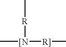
C[[N]([R]]C)[R]C
